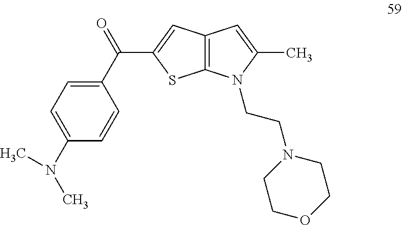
C1(C(=O)C2=CC3=C(S2)N(CCN2CCOCC2)C(C)=C3)=CC=C(N(C)C)C=C1
